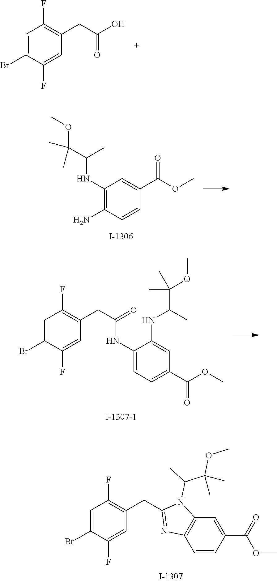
C1=C(Br)C(F)=CC(CC(O)=O)=C1F.C1(NC(C(OC)(C)C)C)=C(N)C=CC(C(OC)=O)=C1.C1(NC(CC2=C(F)C=C(Br)C(F)=C2)=O)=CC=C(C(OC)=O)C=C1NC(C(C)(OC)C)C.C1(CC2=C(F)C=C(Br)C(F)=C2)=NC2=C(N1C(C)C(C)(OC)C)C=C(C(OC)=O)C=C2
